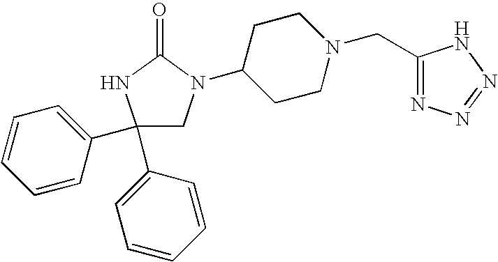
C1(C2=CC=CC=C2)(C2=CC=CC=C2)CN(C2CCN(CC3=NN=NN3)CC2)C(=O)N1
